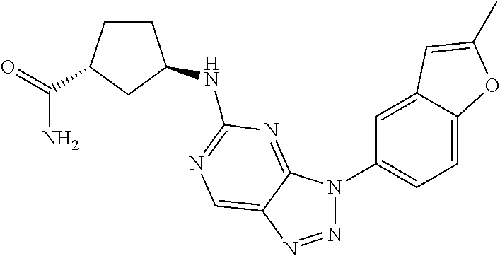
N1=NC2=CN=C(NC3CCC(C(=O)N)C3)N=C2N1C1=CC=C2C(=C1)C=C(C)O2
